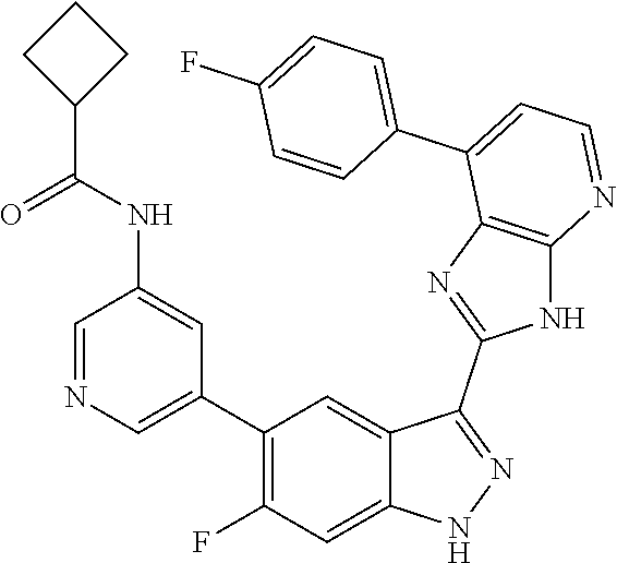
C1=NC=C(C2=C(F)C=C3C(=C2)C(C2=NC4=C(N2)N=CC=C4C2=CC=C(F)C=C2)=NN3)C=C1NC(=O)C1CCC1
